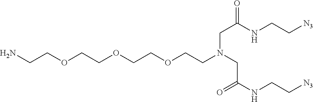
NCCOCCOCCOCCN(CC(NCC[N3])=O)CC(NCC[N3])=O
